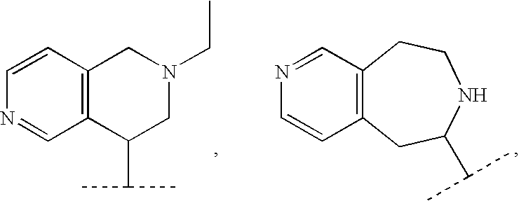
N1=CC2=C(C=C1)CN(CC)CC2C(C)C.C1=CC2=C(C=N1)CCNC(C(C)C)C2
